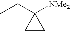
C1CC1(CC)[NMe2]
